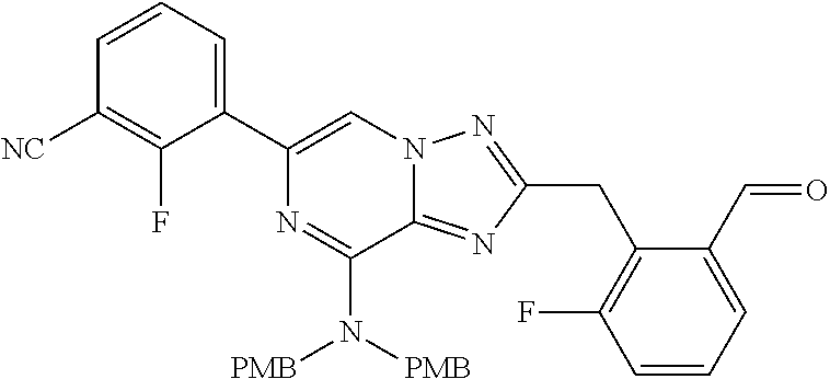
C1(C2=CC=CC([NC])=C2F)=CN2C(=NC(CC3=C(F)C=CC=C3C=O)=N2)C(N([PMB])[PMB])=N1
